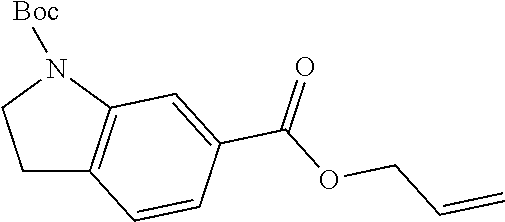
C1C2=C(N([Boc])C1)C=C(C(=O)OCC=C)C=C2
